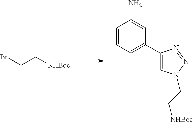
BrCC[NHBoc].C1=CC=C(C2=CN(CC[NHBoc])N=N2)C=C1N
